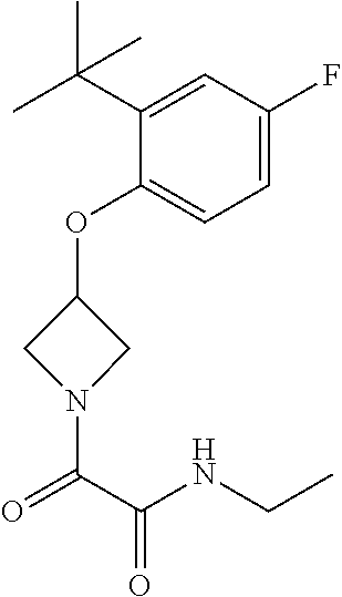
C1(OC2CN(C(C(NCC)=O)=O)C2)=CC=C(F)C=C1C(C)(C)C
